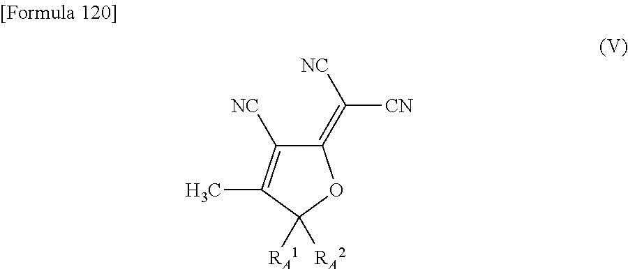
C1(=C([CN])[NC])C([NC])=C(C)C([RA1])([RA2])O1
